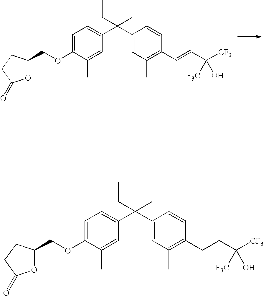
C1=C(OCC2OC(=O)CC2)C(C)=CC(C(C2=CC(C)=C(C=CC([CF3])(O)[F3C])C=C2)(CC)CC)=C1.C1=C(OCC2OC(=O)CC2)C(C)=CC(C(C2=CC(C)=C(CCC([CF3])(O)[F3C])C=C2)(CC)CC)=C1
